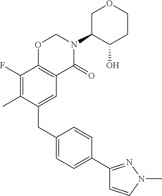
C1(CC2=CC3=C(C(F)=C2C)OCN(C2C(O)CCOC2)C3=O)=CC=C(C2=NN(C)C=C2)C=C1
